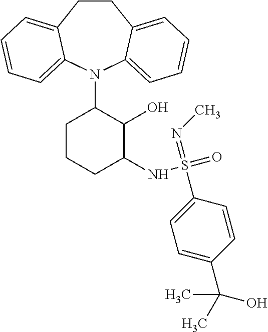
C1CC2=CC=CC=C2N(C2CCCC(NS(=O)(=NC)C3=CC=C(C(C)(O)C)C=C3)C2O)C2=CC=CC=C12
